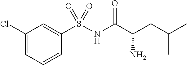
C1(Cl)=CC=CC(S(NC(C(CC(C)C)N)=O)(=O)=O)=C1
